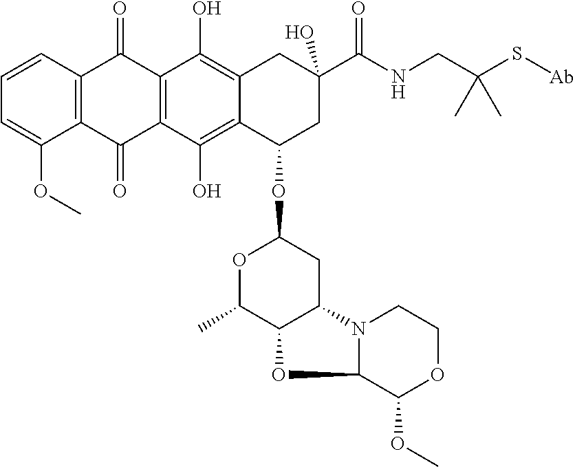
C1=CC2=C(C(OC)=C1)C(=O)C1=C(C2=O)C(O)=C2C(=C1O)C(OC1OC(C)C3C(C1)N1C(C(OC)OCC1)O3)CC(O)(C(NCC(S[Ab])(C)C)=O)C2
